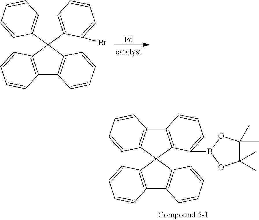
[Pd].C12(C3=C(C4=C1C=CC=C4)C=CC=C3)C1=C(C3=C2C=CC=C3)C=CC=C1Br.C12(C3=C(C4=C1C=CC=C4)C=CC=C3)C1=C(C3=C2C=CC=C3)C=CC=C1B1OC(C)(C)C(C)(C)O1
